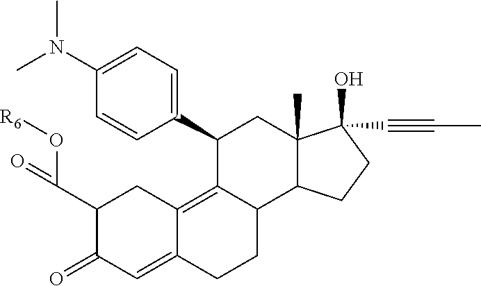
C1(C(=O)O[R6])C(=O)C=C2C(=C3C(CC2)C2C(C)(CC3C3=CC=C(N(C)C)C=C3)C(O)(C#CC)CC2)C1
